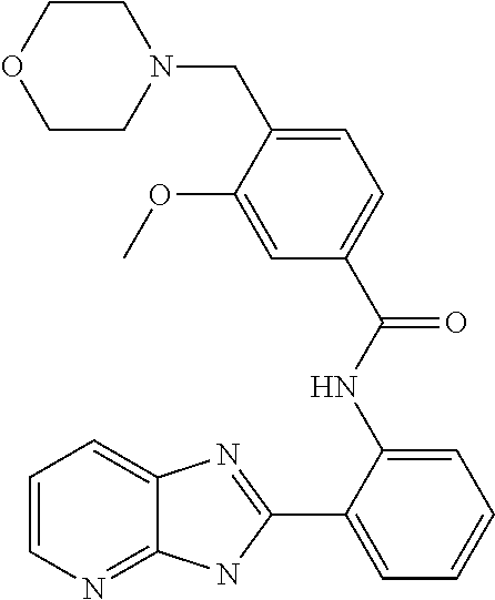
C1=CN=C2C(=C1)N=C(C1=CC=CC=C1NC(C1=CC=C(CN3CCOCC3)C(OC)=C1)=O)N2
